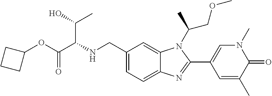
C1(CNC(C(OC2CCC2)=O)C(C)O)=CC=C2C(=C1)N(C(C)COC)C(C1=CN(C)C(=O)C(C)=C1)=N2
